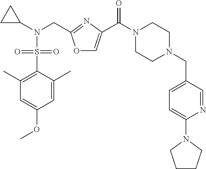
C1(C)=C(S(=O)(N(C2CC2)CC2=NC(C(N3CCN(CC4=CC=C(N5CCCC5)N=C4)CC3)=O)=CO2)=O)C(C)=CC(OC)=C1
